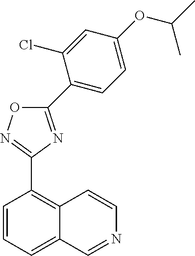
C1=CC=C2C(=C1C1=NOC(C3=CC=C(OC(C)C)C=C3Cl)=N1)C=CN=C2
